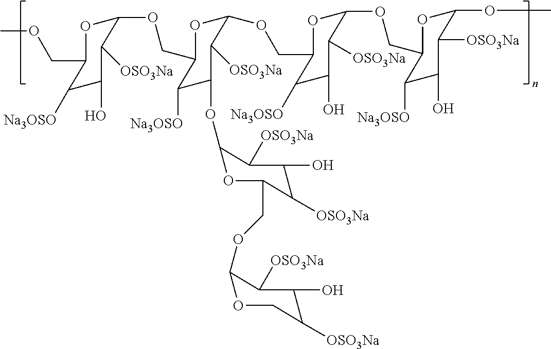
C1(OCC2OC(OCC3C([Na3OSO])C(O)C([OSO3Na])C(OCC4OC(OC)C([OSO3Na])C(O)C4[Na3OSO])O3)C([OSO3Na])C(OC3OC(COC4OCC([OSO3Na])C(O)C4[OSO3Na])C([OSO3Na])C(O)C3[OSO3Na])C2[Na3OSO])OC(COC)C([Na3OSO])C(O)C1[OSO3Na]
